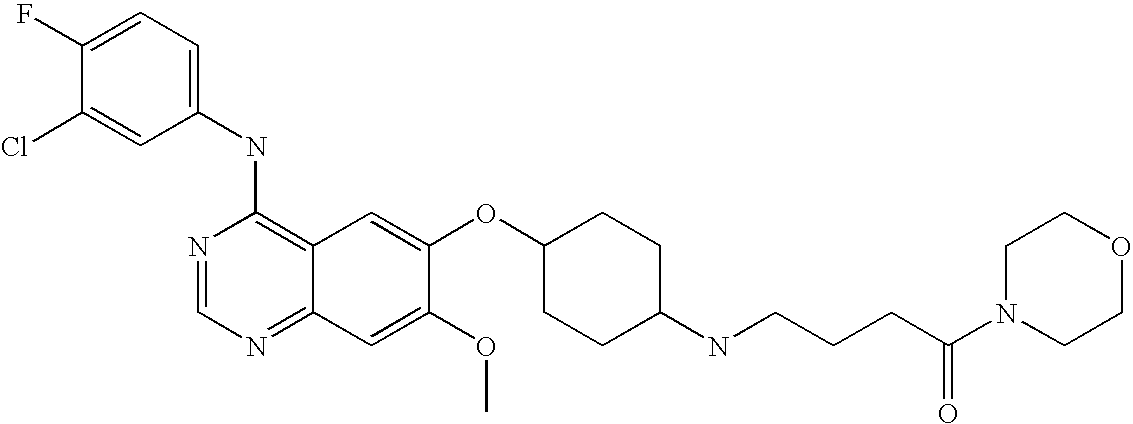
C1=C(Cl)C(F)=CC=C1NC1=C2C(=NC=N1)C=C(OC)C(OC1CCC(NCCCC(N3CCOCC3)=O)CC1)=C2
